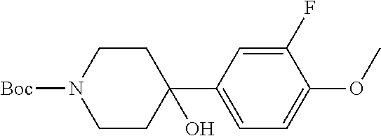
[Boc]N1CCC(C2=CC=C(OC)C(F)=C2)(O)CC1
